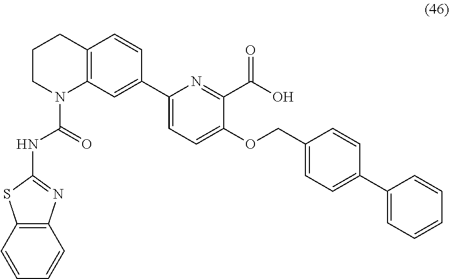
C1(C2=CC3=C(C=C2)CCCN3C(=O)NC2=NC3=C(S2)C=CC=C3)=CC=C(OCC2=CC=C(C3=CC=CC=C3)C=C2)C(C(O)=O)=N1
